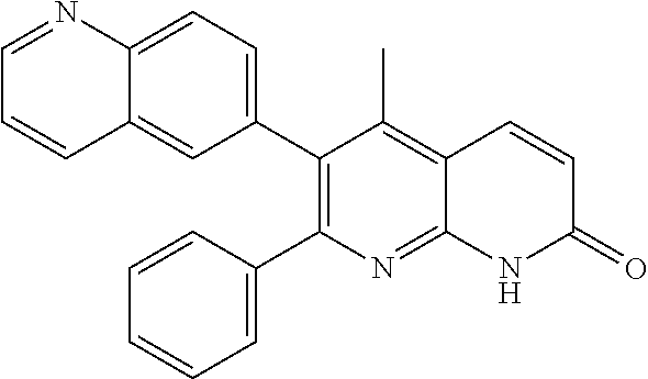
C12=CC=C(C3=C(C4=CC=CC=C4)N=C4C(=C3C)C=CC(=O)N4)C=C1C=CC=N2
